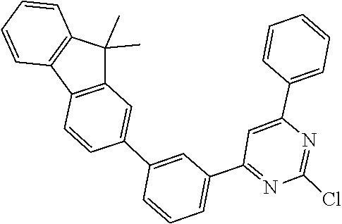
N1=C(C2=CC=CC(C3=CC4=C(C5=C(C=CC=C5)C4(C)C)C=C3)=C2)C=C(C2=CC=CC=C2)N=C1Cl
